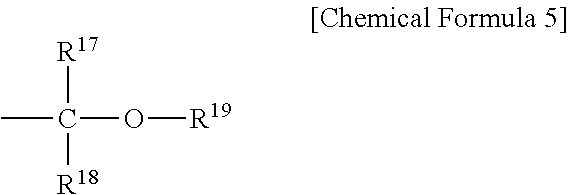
C(C)(O[R19])([R17])[R18]
